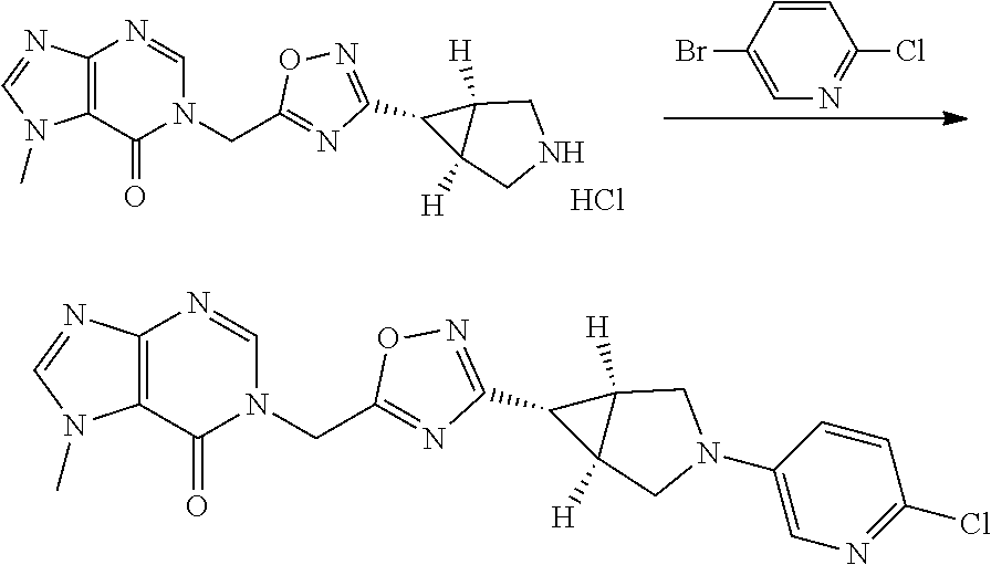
C1=CC(Br)=CN=C1Cl.Cl.C(C1=NC(C2C3([H])C2([H])CNC3)=NO1)N1C(=O)C2=C(N=C1)N=CN2C.C(C1=NC(C2C3([H])C2([H])CN(C2=CN=C(Cl)C=C2)C3)=NO1)N1C(=O)C2=C(N=C1)N=CN2C
